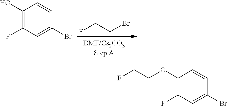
FCCBr.C1(O)=C(F)C=C(Br)C=C1.C1(OCCF)=C(F)C=C(Br)C=C1
